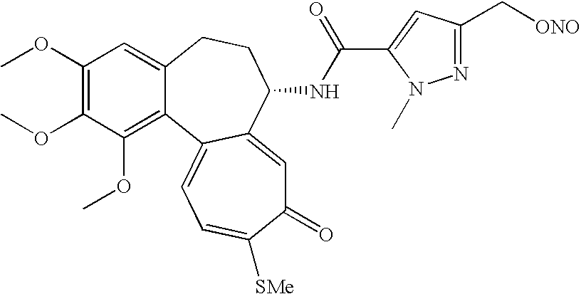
C1(OC)=C(OC)C(OC)=C2C(=C1)CCC(NC(C1=CC(C[ONO])=NN1C)=O)C1=CC(=O)C([SMe])=CC=C21
